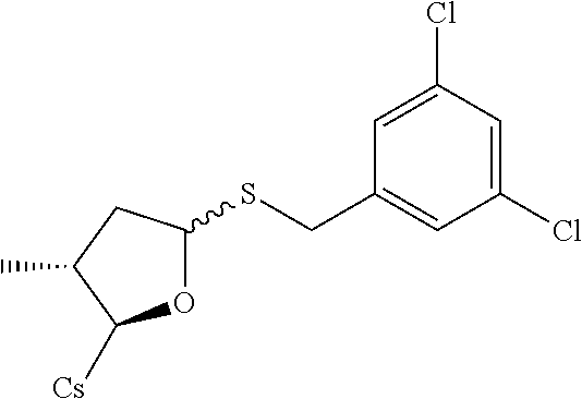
O1C(SCC2=CC(Cl)=CC(Cl)=C2)CC(C)C1[Cs]
